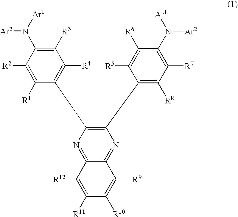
C1([R2])=C([R1])C(C2=C(C3=C([R8])C([R7])=C(N([Ar2])[Ar1])C([R6])=C3[R5])N=C3C(=N2)C([R12])=C([R11])C([R10])=C3[R9])=C([R4])C([R3])=C1N([Ar2])[Ar1]
